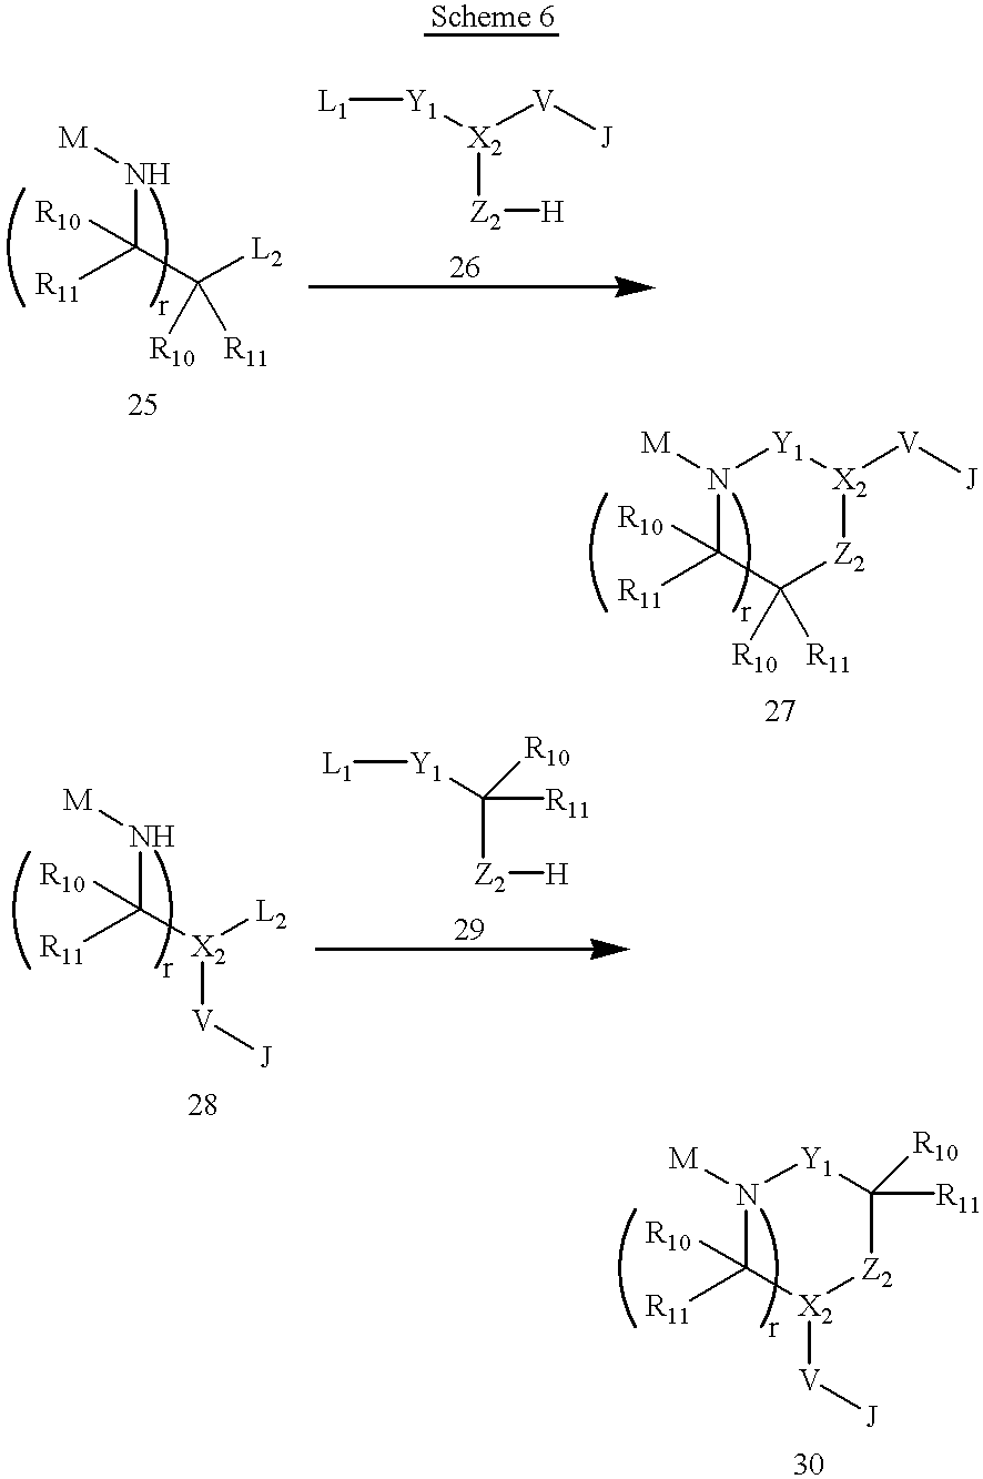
C([R11])([R10])(C([L2])([R10])[R11])N[M].[Y1]([X2]([V][J])[Z2][H])[L1].C1([R11])([R10])C([R10])([R11])[Z2][X2]([V][J])[Y1]N1[M].C([R11])([R10])([X2]([L2])[V][J])N[M].[Y1](C([Z2][H])([R10])[R11])[L1].C1([R11])([R10])[X2]([V][J])[Z2]C([R11])([R10])[Y1]N1[M]
